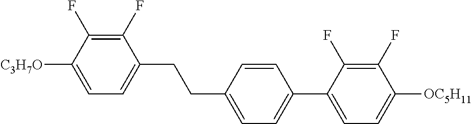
C1(F)=C(F)C([C3H7O])=CC=C1CCC1=CC=C(C2=CC=C([OC5H11])C(F)=C2F)C=C1
